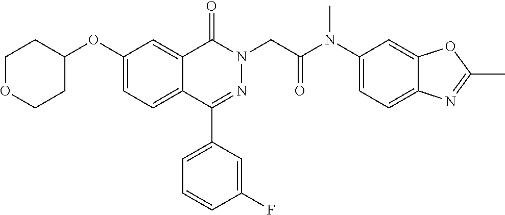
C12=CC(OC3CCOCC3)=CC=C1C(C1=CC=CC(F)=C1)=NN(CC(=O)N(C1=CC=C3C(=C1)OC(C)=N3)C)C2=O
